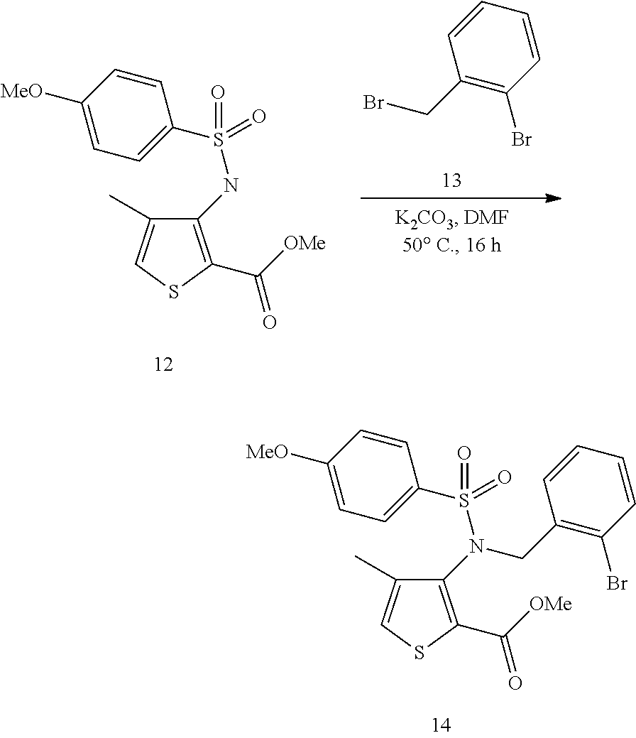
C1(NS(=O)(=O)C2=CC=C([MeO])C=C2)=C(C([OMe])=O)SC=C1C.C1(CBr)=C(Br)C=CC=C1.C1(N(S(=O)(=O)C2=CC=C([MeO])C=C2)CC2=C(Br)C=CC=C2)=C(C([OMe])=O)SC=C1C
